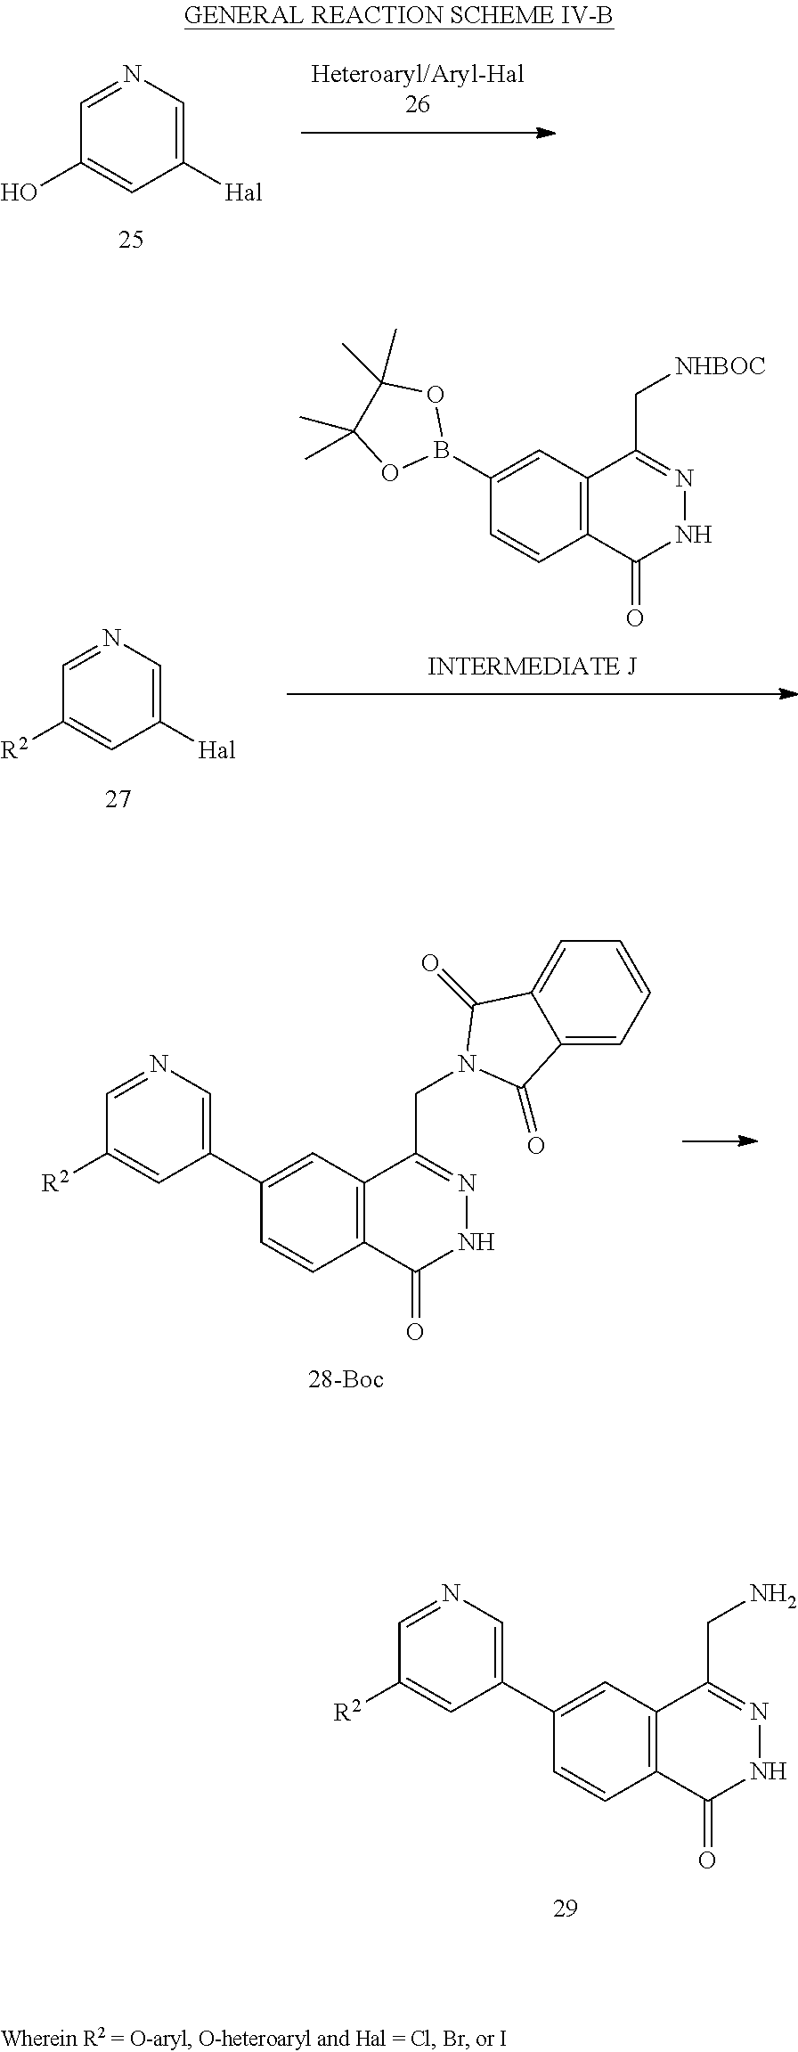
C1=NC=C([Hal])C=C1O.C12=C(C(CN)=NNC1=O)C=C(C1=CN=CC([R2])=C1)C=C2.C1(B2OC(C)(C)C(C)(C)O2)=CC2=C(C(=O)NN=C2C[NHBOC])C=C1.C1=NC=C([Hal])C=C1[R2].C12=C(C(CN3C(=O)C4=CC=CC=C4C3=O)=NNC1=O)C=C(C1=CN=CC([R2])=C1)C=C2
